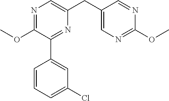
C1(OC)=NC=C(CC2=CN=C(OC)N=C2)N=C1C1=CC(Cl)=CC=C1
